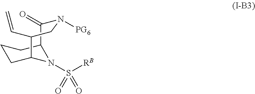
C1CC2N(S([RB])(=O)=O)C(C1)C(=O)N([PG6])CC2C=C
